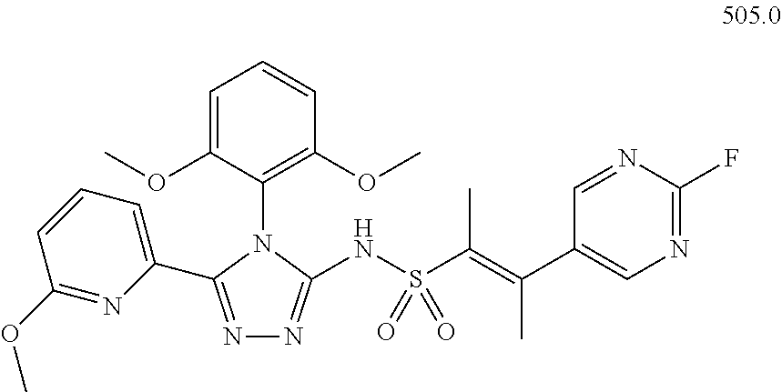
N1=C(C2=CC=CC(OC)=N2)N(C2=C(OC)C=CC=C2OC)C(NS(C(=C(C2=CN=C(F)N=C2)C)C)(=O)=O)=N1
